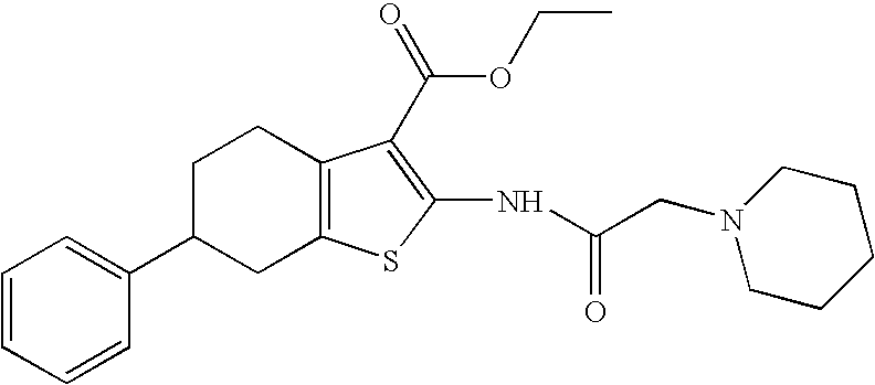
C1=CC=CC(C2CC3=C(CC2)C(C(OCC)=O)=C(NC(=O)CN2CCCCC2)S3)=C1
